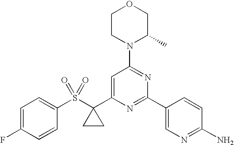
C1=C(C2(S(C3=CC=C(F)C=C3)(=O)=O)CC2)N=C(C2=CN=C(N)C=C2)N=C1N1C(C)COCC1
